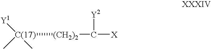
[C(17)]([(CH2)2]C([Y2])[X])([Y1])(C)C
